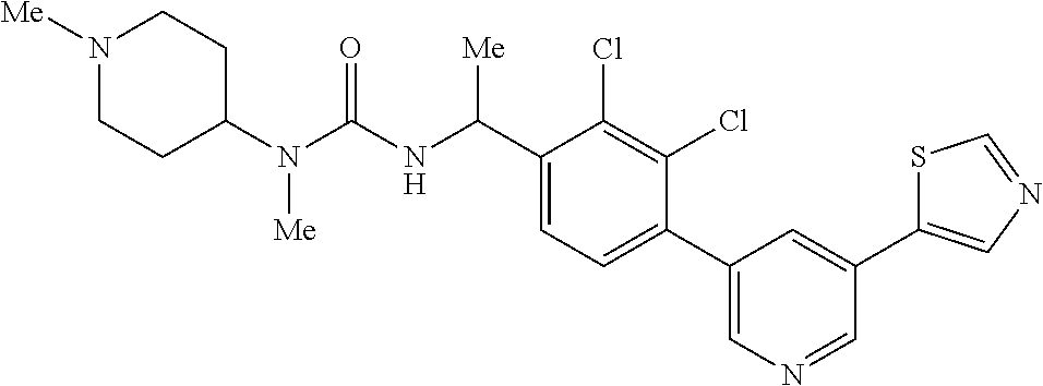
C1(N(C(NC(C2=CC=C(C3=CN=CC(C4=CN=CS4)=C3)C(Cl)=C2Cl)[Me])=O)[Me])CCN([Me])CC1
